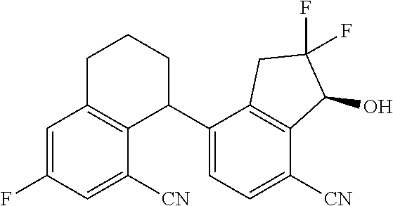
C1=C(F)C=C([CN])C2=C1CCCC2C1=CC=C([CN])C2=C1CC(F)(F)C2O
